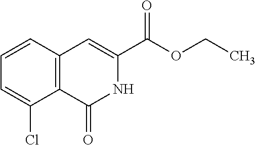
C1=CC2=C(C(Cl)=C1)C(=O)NC(C(OCC)=O)=C2
